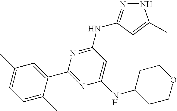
C1(C)=CC=C(C)C(C2=NC(NC3CCOCC3)=CC(NC3=NNC(C)=C3)=N2)=C1.[H]
